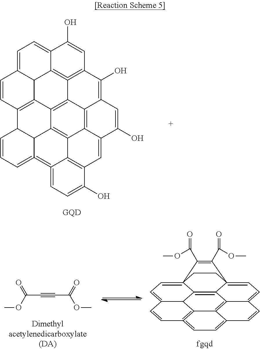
C12=CC=C(O)C3=C1C1=C4C5C=2=CC=CC5C2=C5C4=C4C6=C1C(=C3)C(O)=CC6=C(O)C1=C4=C3C5C(=CC=C3C(O)=C1)C=C2.C(#CC(OC)=O)C(=O)OC.C1(C(=O)OC)=C(C(=O)OC)C23=CC=C4C=CC5=CC=C6=C7C8C(=C2C4=C75)C1(=CC=C8C=C6)CC3
